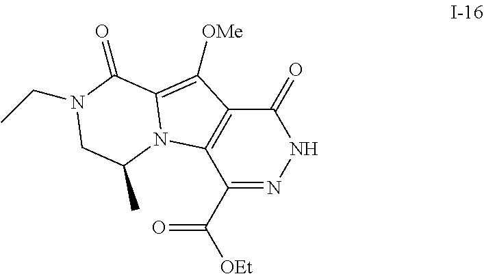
C1(C([OEt])=O)=NNC(=O)C2=C1N1C(=C2[OMe])C(=O)N(CC)CC1C
